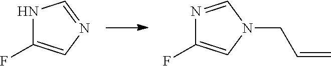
N1C(F)=CN=C1.N1=CN(CC=C)C=C1F
